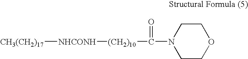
[CH3(CH2)17][NHCONH][(CH2)10]C(N1CCOCC1)=O
